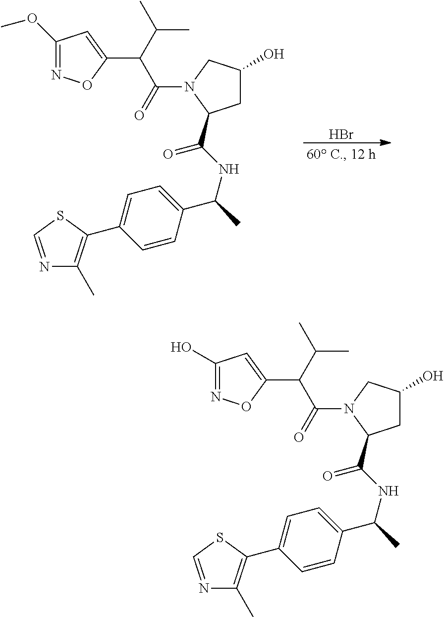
Br.N1=CSC(C2=CC=C(C(NC(=O)C3CC(O)CN3C(=O)C(C(C)C)C3=CC(OC)=NO3)C)C=C2)=C1C.N1=CSC(C2=CC=C(C(NC(=O)C3CC(O)CN3C(=O)C(C(C)C)C3=CC(O)=NO3)C)C=C2)=C1C
